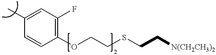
C1(C)=CC(F)=C(OCCSCC[N(CH2CH3)2])C=C1
